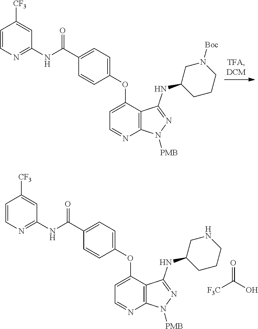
C12=C(C(OC3=CC=C(C(NC4=NC=CC([CF3])=C4)=O)C=C3)=CC=N1)C(NC1CN([Boc])CCC1)=NN2[PMB].C12=C(C(OC3=CC=C(C(NC4=NC=CC([CF3])=C4)=O)C=C3)=CC=N1)C(NC1CNCCC1)=NN2[PMB].[F3C]C(O)=O
